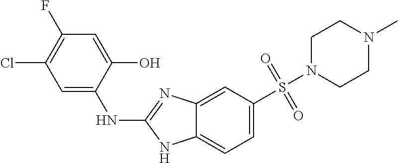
C1=C2C(=CC=C1S(N1CCN(C)CC1)(=O)=O)NC(NC1=CC(Cl)=C(F)C=C1O)=N2
